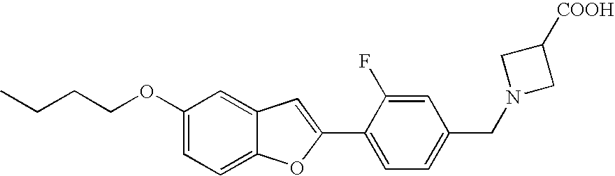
C1=C(OCCCC)C=C2C(=C1)OC(C1=CC=C(CN3CC([COOH])C3)C=C1F)=C2
